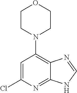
C1=C(Cl)N=C2C(=C1N1CCOCC1)N=CN2
